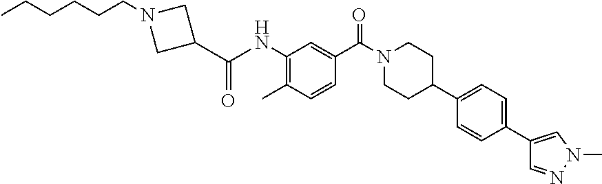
C(CCN1CC(C(=O)NC2=C(C)C=CC(C(=O)N3CCC(C4=CC=C(C5=CN(C)N=C5)C=C4)CC3)=C2)C1)CCC
